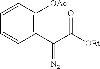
C1(C(C([OEt])=O)=[N2])=C([OAc])C=CC=C1
